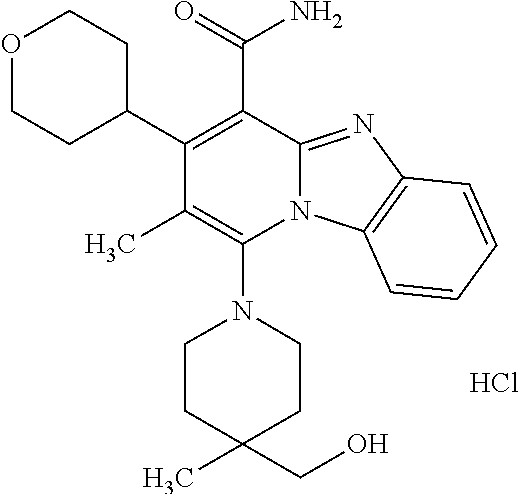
Cl.C1(C2CCOCC2)=C(C(=O)N)C2=NC3=C(N2C(N2CCC(C)(CO)CC2)=C1C)C=CC=C3
